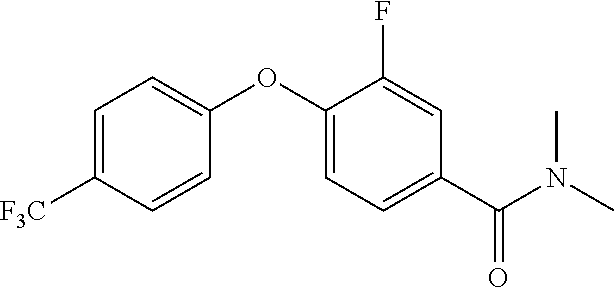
C1=C([F3C])C=CC(OC2=CC=C(C(N(C)C)=O)C=C2F)=C1
